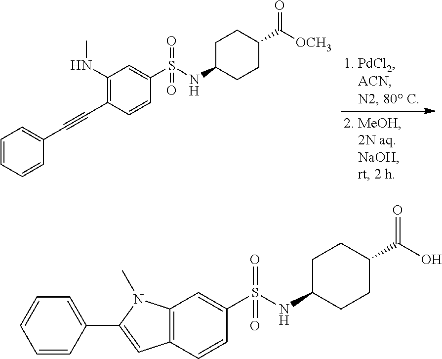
C1(NC)=C(C#CC2=CC=CC=C2)C=CC(S(=O)(=O)NC2CCC(C(=O)[OCH3])CC2)=C1.C12=C(C=CC(S(=O)(=O)NC3CCC(C(=O)O)CC3)=C1)C=C(C1=CC=CC=C1)N2C
